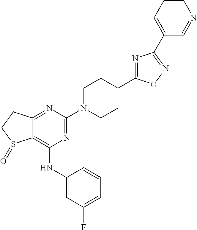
C12=C(NC3=CC(F)=CC=C3)N=C(N3CCC(C4=NC(C5=CC=CN=C5)=NO4)CC3)N=C1CCS2=O
